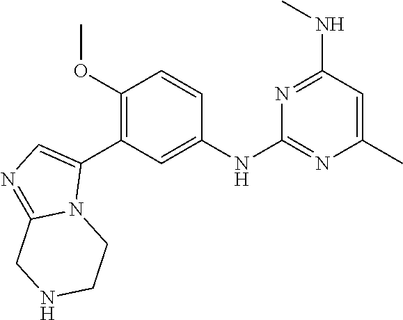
C1(NC2=NC(C)=CC(NC)=N2)=CC(C2=CN=C3N2CCNC3)=C(OC)C=C1
